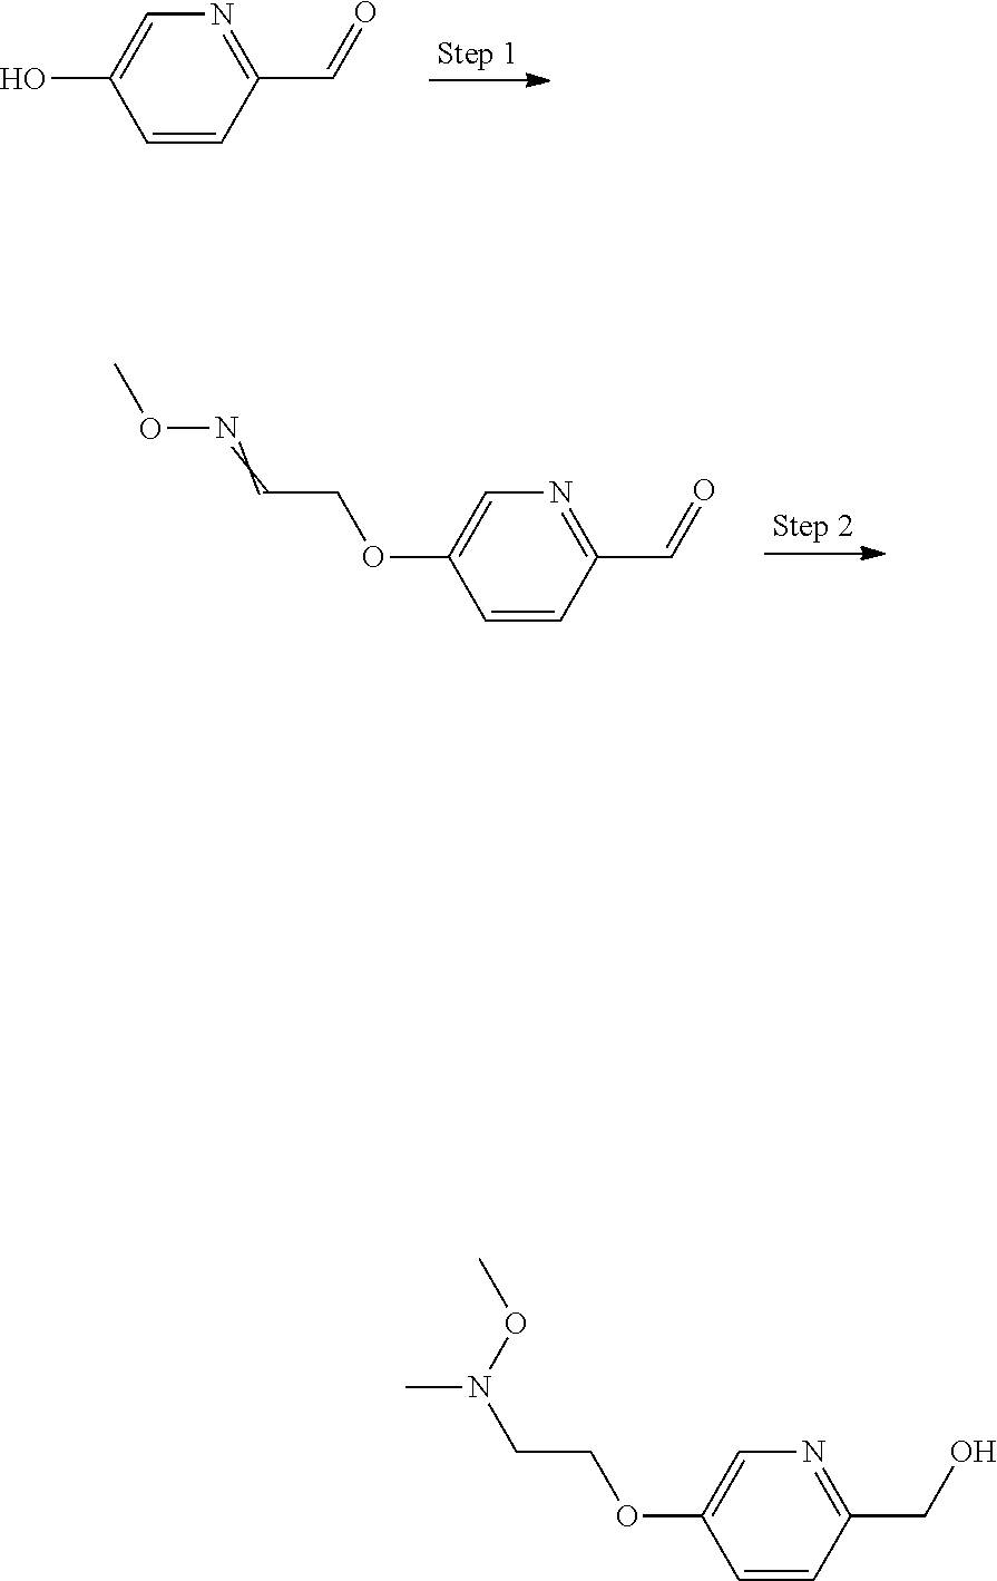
C1=CC(C=O)=NC=C1O.C1=CC(CO)=NC=C1OCCN(C)OC.C1=CC(C=O)=NC=C1OCC=NOC
